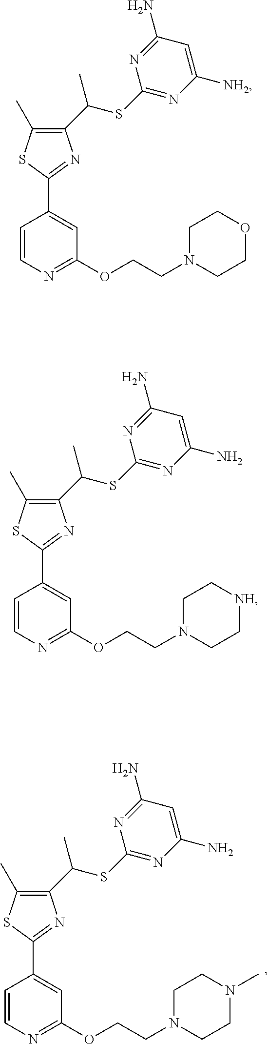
C1=CN=C(OCCN2CCN(C)CC2)C=C1C1=NC(C(SC2=NC(N)=CC(N)=N2)C)=C(C)S1.C1=CN=C(OCCN2CCOCC2)C=C1C1=NC(C(SC2=NC([NH2])=CC(N)=N2)C)=C(C)S1.C1=CN=C(OCCN2CC[NH]CC2)C=C1C1=NC(C(SC2=NC(N)=CC(N)=N2)C)=C(C)S1
